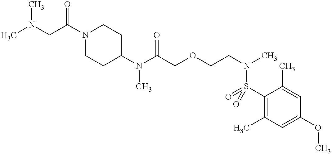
CN(CC(N1CCC(N(C(COCCN(C)S(C2=C(C)C=C(OC)C=C2C)(=O)=O)=O)C)CC1)=O)C
